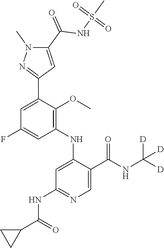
C1=C(F)C=C(C2=NN(C)C(C(NS(C)(=O)=O)=O)=C2)C(OC)=C1NC1=CC(NC(C2CC2)=O)=NC=C1C(NC([D])([D])[D])=O
